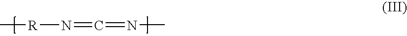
C[R]N=C=NC
